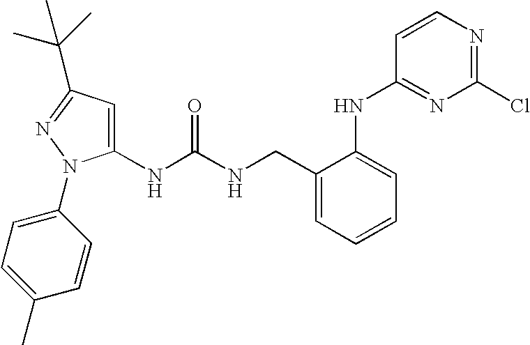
C1(NC(NCC2=CC=CC=C2NC2=NC(Cl)=NC=C2)=O)=CC(C(C)(C)C)=NN1C1=CC=C(C)C=C1
